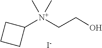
[I-].C(C[N+](C1CCC1)(C)C)O
